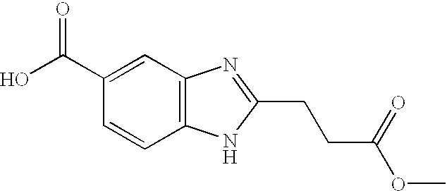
C12=C(C=C(C(O)=O)C=C1)N=C(CCC(OC)=O)N2
